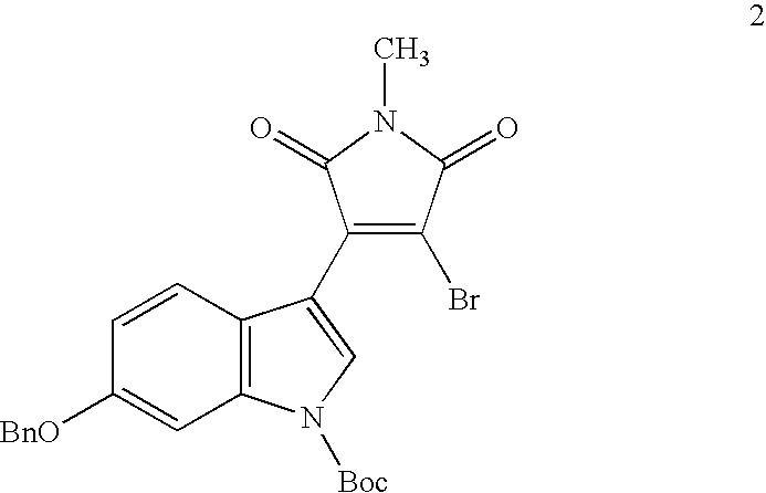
C1(Br)=C(C2=CN([Boc])C3=C2C=CC([BnO])=C3)C(=O)N(C)C1=O
